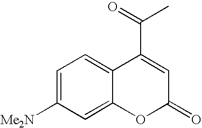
C1=C([Me2N])C=C2C(=C1)C(C(C)=O)=CC(=O)O2
